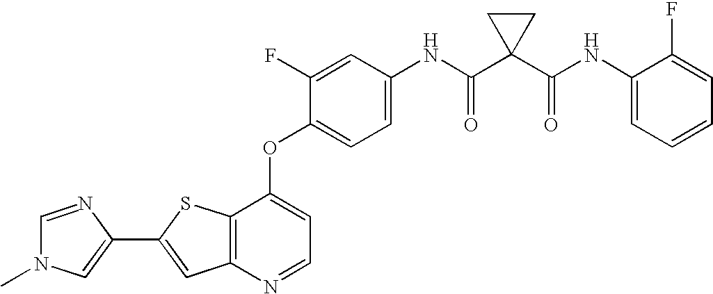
C12=C(SC(C3=CN(C)C=N3)=C1)C(OC1=CC=C(NC(C3(C(NC4=CC=CC=C4F)=O)CC3)=O)C=C1F)=CC=N2
